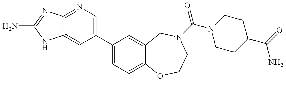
C12=NC=C(C3=CC(C)=C4C(=C3)CN(C(N3CCC(C(=O)N)CC3)=O)CCO4)C=C1NC(N)=N2
